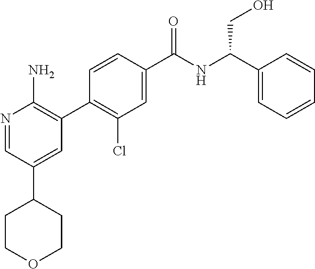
N1=CC(C2CCOCC2)=CC(C2=C(Cl)C=C(C([NH]C(C3=CC=CC=C3)CO)=O)C=C2)=C1N
